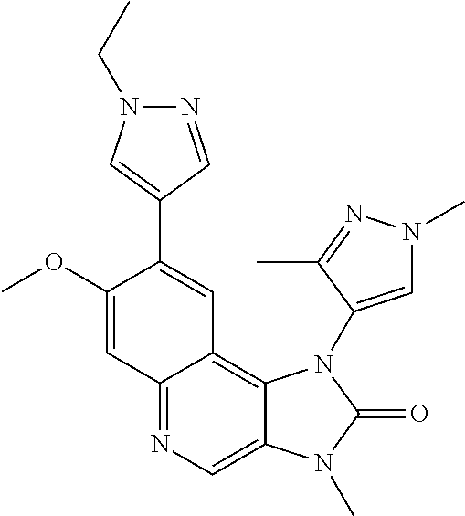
C12=NC=C3C(=C1C=C(C1=CN(CC)N=C1)C(OC)=C2)N(C1=CN(C)N=C1C)C(=O)N3C
